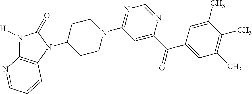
N1([H])C2=C(C=CC=N2)N(C2CCN(C3=NC=NC(C(=O)C4=CC(C)=C(C)C(C)=C4)=C3)CC2)C1=O
